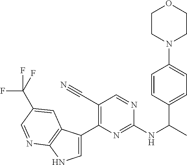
C1=C(C2=C(C#N)C=NC(NC(C)C3=CC=C(N4CCOCC4)C=C3)=N2)C2=C(N1)N=CC(C(F)(F)F)=C2
